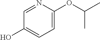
C1=C(OC(C)C)N=CC(O)=C1
